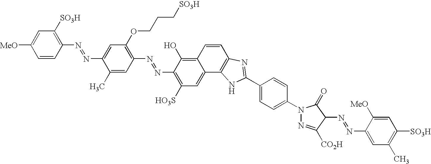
C1=CC([MeO])=CC([SO3H])=C1N=NC1=CC(OCCC[SO3H])=C(N=NC2=C([HO3S])C=C3C(=C2O)C=CC2=C3NC(C3=CC=C(N4N=C([CO2H])C(N=NC5=CC(C)=C([SO3H])C=C5[MeO])C4=O)C=C3)=N2)C=C1C
